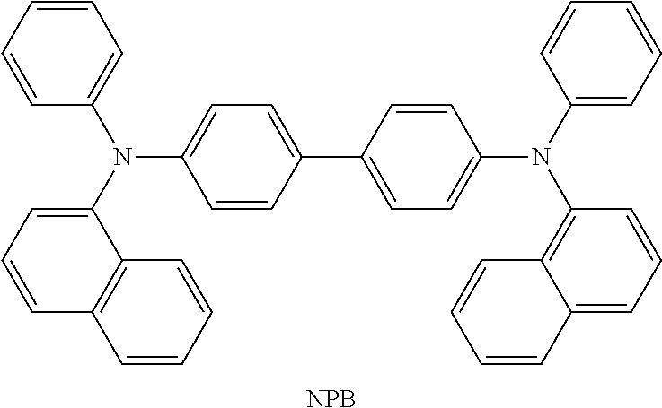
C1=CC=CC(N(C2=CC=CC3=C2C=CC=C3)C2=CC=C(C3=CC=C(N(C4=CC=CC=C4)C4=C5C(=CC=C4)C=CC=C5)C=C3)C=C2)=C1.[NPB]
